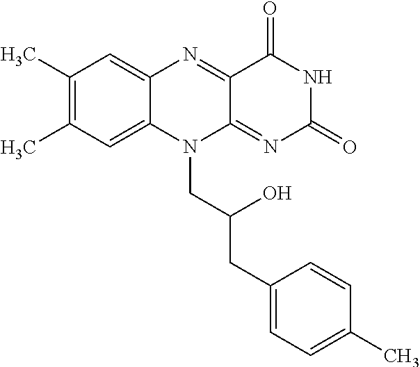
C1(C)=C(C)C=C2C(=C1)N=C1C(=NC(=O)NC1=O)N2CC(CC1=CC=C(C)C=C1)O
